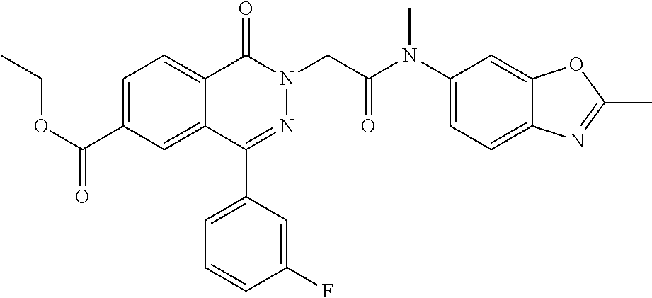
C12=CC=C(C(OCC)=O)C=C1C(C1=CC=CC(F)=C1)=NN(CC(=O)N(C1=CC=C3C(=C1)OC(C)=N3)C)C2=O
